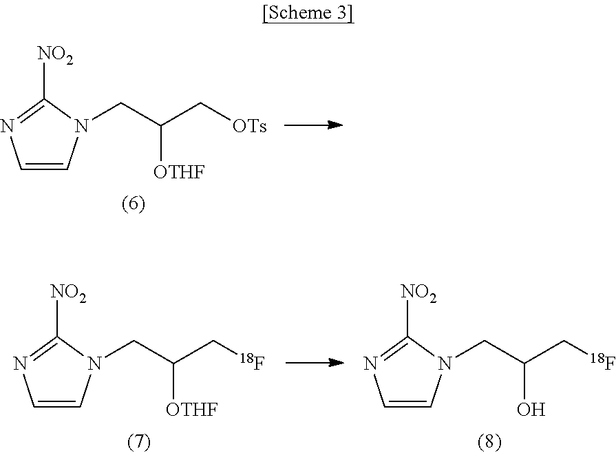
C1=CN(CC(C[OTs])[OTHF])C([NO2])=N1.C1=CN(CC(C[18F])[OTHF])C([NO2])=N1.C1=CN(CC(C[18F])O)C([NO2])=N1
